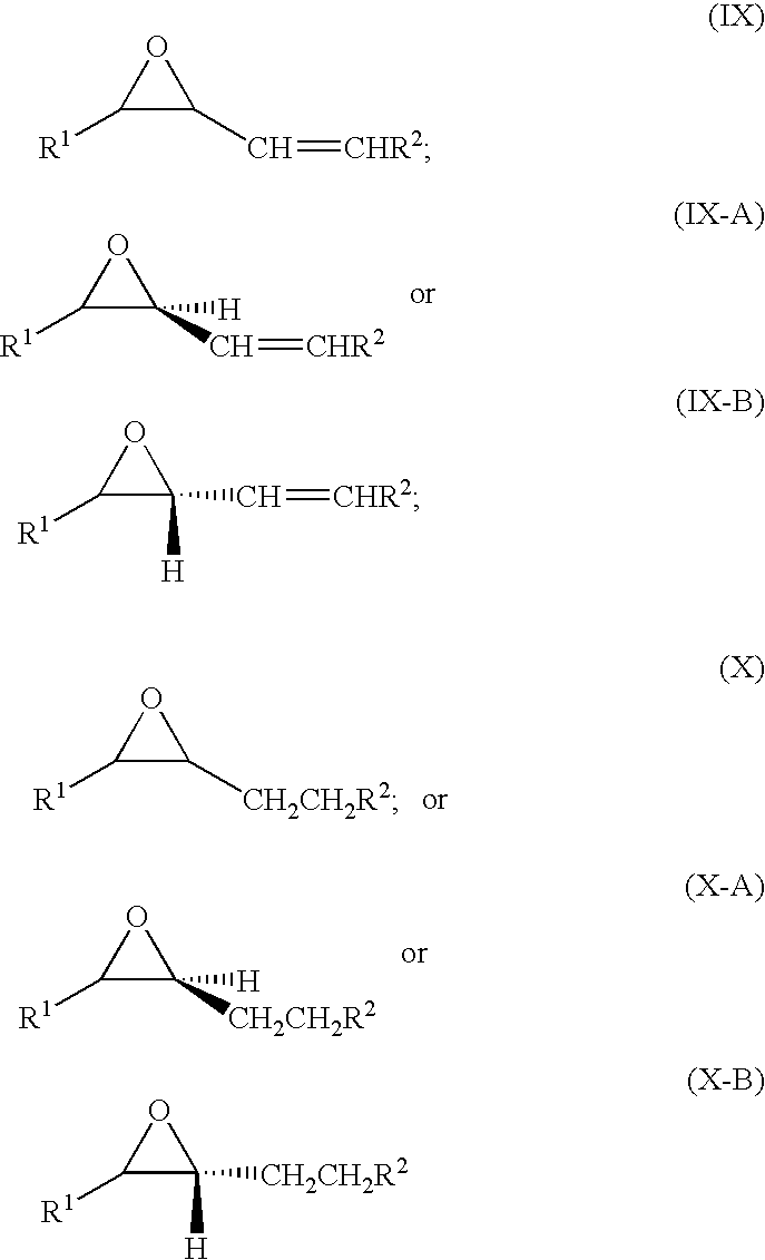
C1([R1])C(C=[CHR2])([H])O1.C1([R1])C([CH2CH2R2])O1.C1([R1])C([CH2CH2R2])([H])O1.C1([R1])C(C=[CHR2])O1.C1([R1])C([H])(C=[CHR2])O1.C1([R1])C([CH2CH2R2])([H])O1
